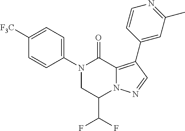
C1([F3C])=CC=C(N2CC(C(F)F)N3C(=C(C4=CC(C)=NC=C4)C=N3)C2=O)C=C1
